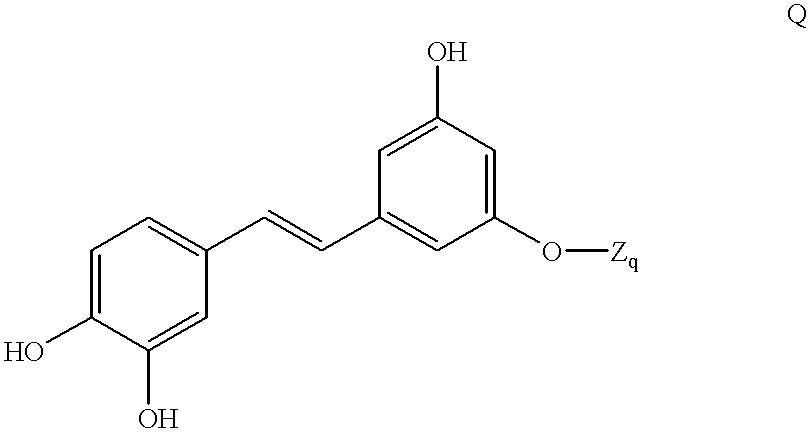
C1=C(O)C(O)=CC(C=CC2=CC(O[Zq])=CC(O)=C2)=C1
